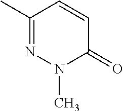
C1=CC(C)=NN(C)C1=O
